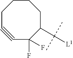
C1CCC(C([L1])(C)C)C(F)(F)C#CC1
